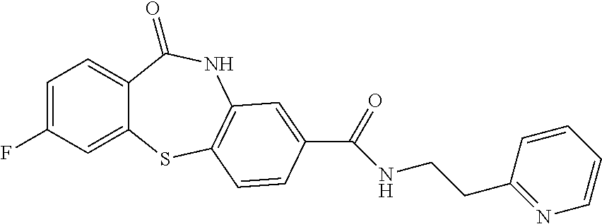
C1=C(F)C=C2C(=C1)C(=O)NC1=C(S2)C=CC(C(=O)NCCC2=NC=CC=C2)=C1
